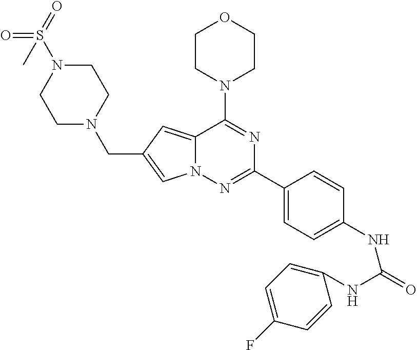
N12C(=CC(CN3CCN(S(=O)(=O)C)CC3)=C1)C(N1CCOCC1)=NC(C1=CC=C(NC(NC3=CC=C(F)C=C3)=O)C=C1)=N2
